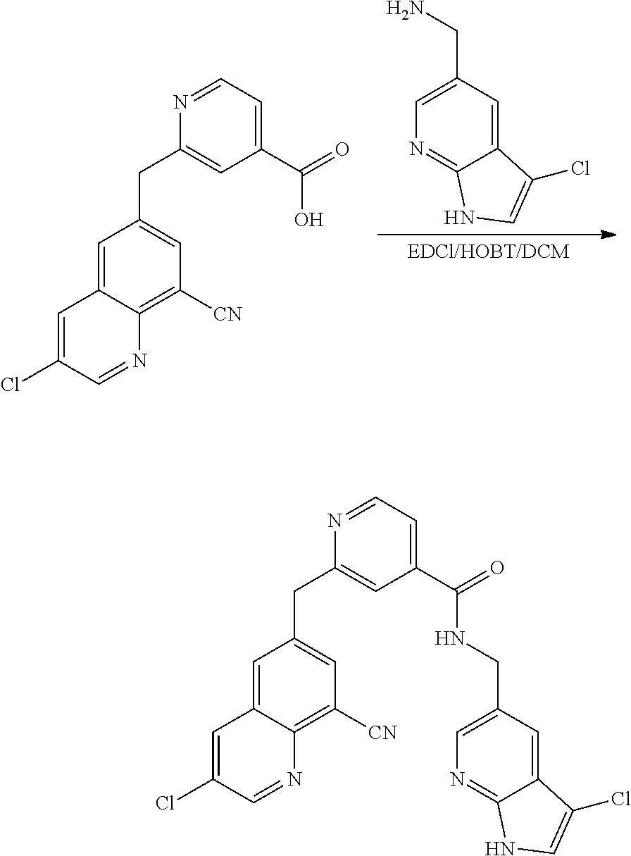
C1=C2C(=C([CN])C=C1CC1=CC(C(=O)NCC3=CN=C4C(=C3)C(Cl)=CN4)=CC=N1)N=CC(Cl)=C2.N1=C2C(=CC(CN)=C1)C(Cl)=CN2.[EDCl/HOBT/DCM].C1=C2C(=C([CN])C=C1CC1=CC(C(=O)O)=CC=N1)N=CC(Cl)=C2
